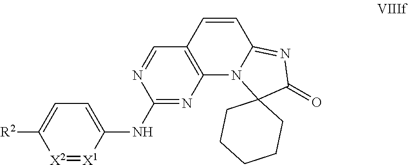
C1=C([R2])[X2]=[X1]C(NC2=NC3=C(C=N2)C=CC2=NC(=O)C4(N32)CCCCC4)=C1
